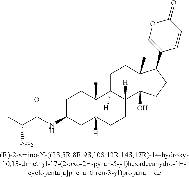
C1CC2(C)C([H])(CC1NC(C(C)N)=O)CCC1([H])C2([H])CCC2(C)C1(O)CCC2C1=COC(=O)C=C1
